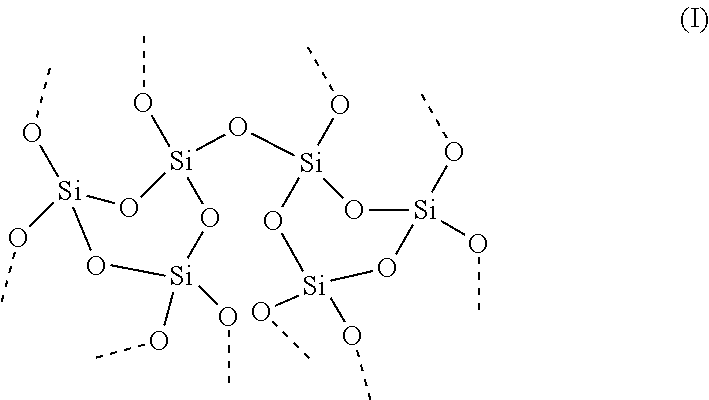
O([Si]1(OC)O[Si](OC)(OC)O[Si](OC)(OC)O1)[Si]1(OC)O[Si](OC)(OC)O[Si](OC)(OC)O1
